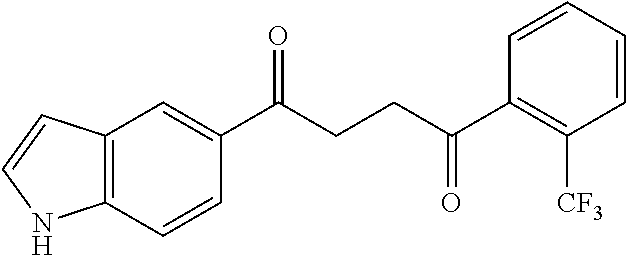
C12=C(C=CC(C(CCC(C3=C([CF3])C=CC=C3)=O)=O)=C1)NC=C2
